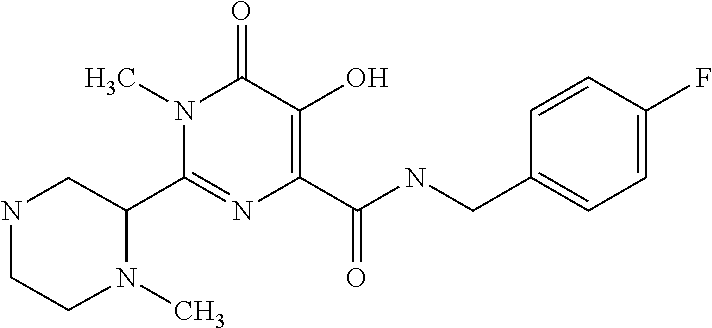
C1(C2N(C)CCNC2)=NC(C(NCC2=CC=C(F)C=C2)=O)=C(O)C(=O)N1C
